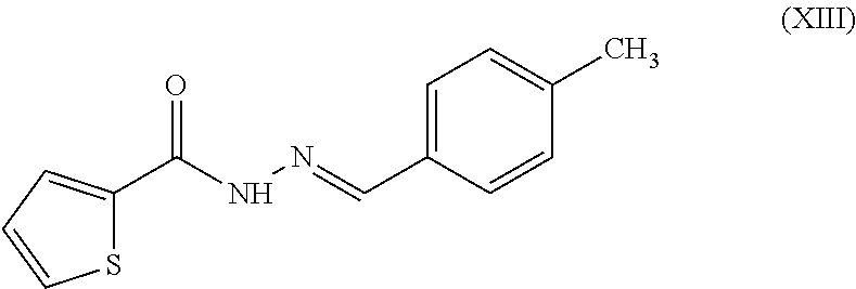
C1(C(NN=CC2=CC=C(C)C=C2)=O)=CC=CS1
